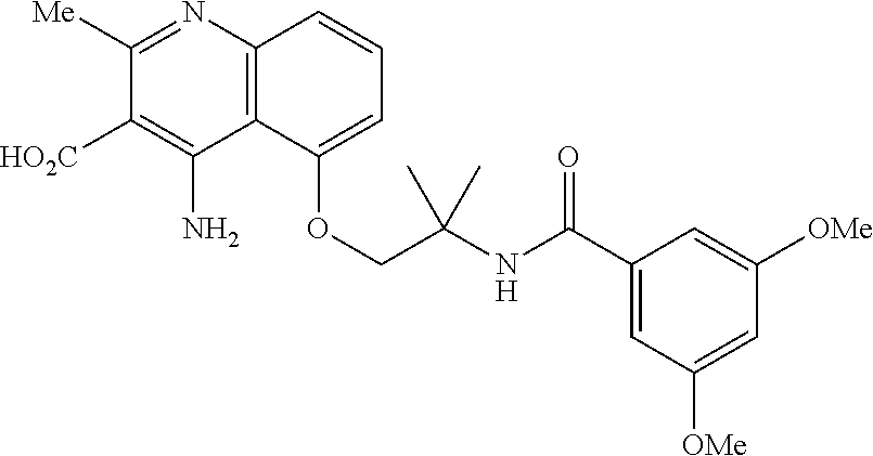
C12=C(N=C([Me])C([HO2C])=C1N)C=CC=C2OCC(NC(C1=CC([OMe])=CC([OMe])=C1)=O)(C)C
